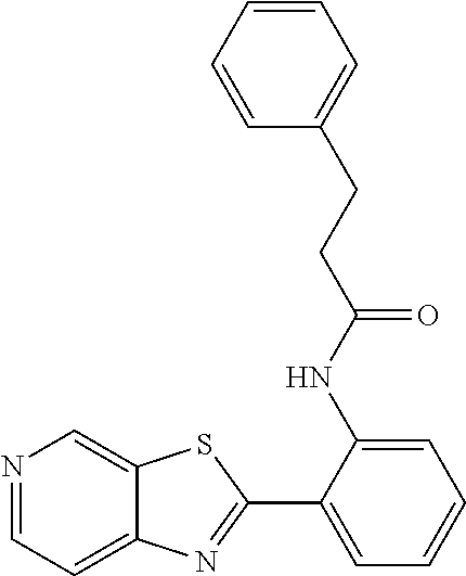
C1(NC(CCC2=CC=CC=C2)=O)=CC=CC=C1C1=NC2=CC=NC=C2S1
